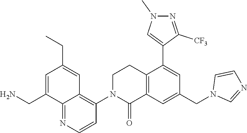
C1N(C2=C3C(=NC=C2)C(CN)=CC(CC)=C3)C(=O)C2=C(C1)C(C1=CN(C)N=C1[CF3])=CC(CN1C=NC=C1)=C2
